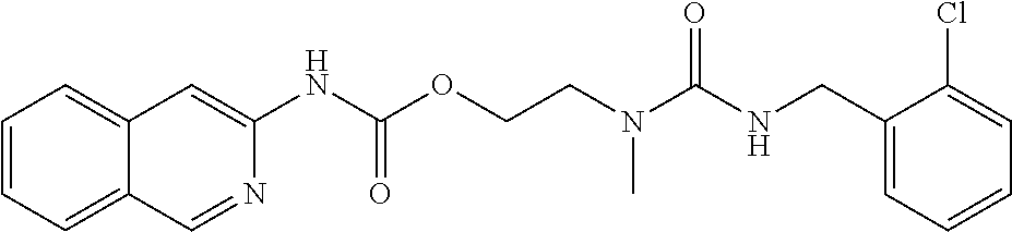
C1(Cl)=CC=CC=C1CNC(N(CCOC(NC1=CC2=CC=CC=C2C=N1)=O)C)=O
